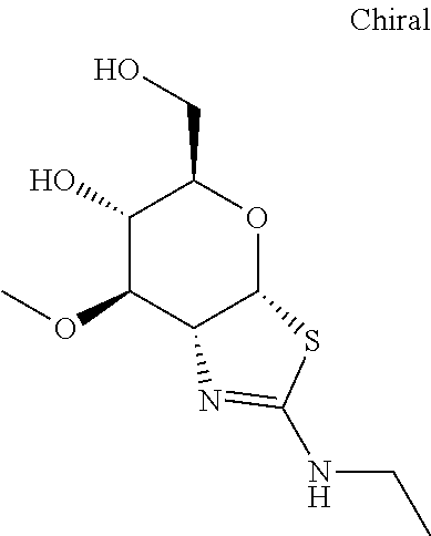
C1(O)C(OC)C2C(OC1CO)SC(NCC)=N2
